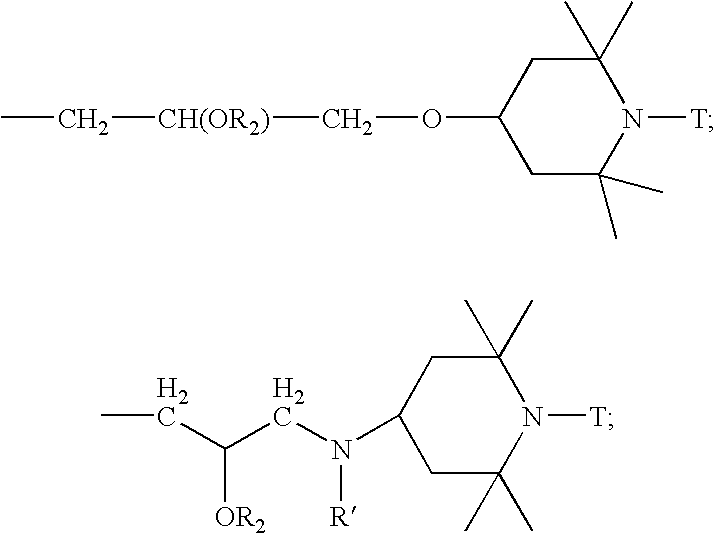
C1(C)(C)CC(OC[CH(OR2)]CC)CC(C)(C)N1[T].C1(C)(C)CC(N(CC(CC)[OR2])[R])CC(C)(C)N1[T]
